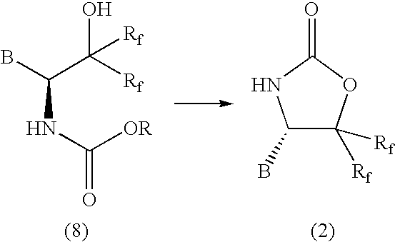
C1(=O)NC(B)C([Rf])([Rf])O1.C(NC([OR])=O)(C([Rf])(O)[Rf])B
